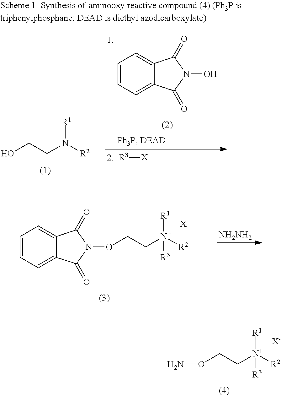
C1=CC=C2C(=C1)C(=O)N(OCC[N+]([R2])([R1])[R3])C2=O.[X-].[NH2NH2].C1=CC=C2C(=C1)C(=O)N(O)C2=O.[R3][X].OCCN([R2])[R1].O(CC[N+]([R2])([R1])[R3])N.[X-]
